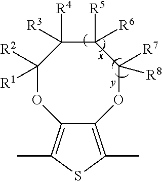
C12=C(C)SC(C)=C1OC([R2])([R1])C([R4])([R3])C([R5])([R6])C([R7])([R8])O2
